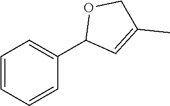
C1=CC=CC(C2C=C(C)CO2)=C1
